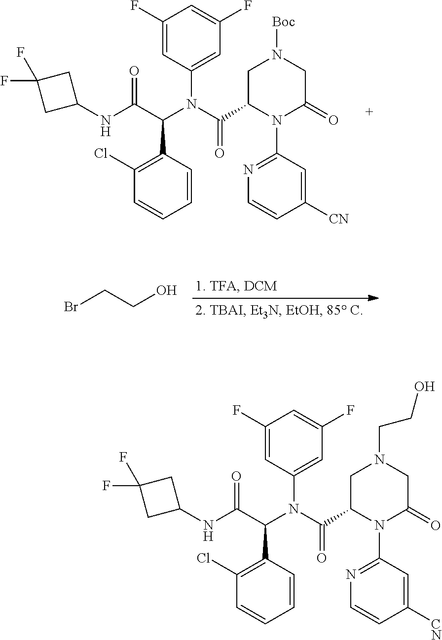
C1(C(C(NC2CC(F)(F)C2)=O)N(C(C2N(C3=NC=CC([CN])=C3)C(=O)CN([Boc])C2)=O)C2=CC(F)=CC(F)=C2)=C(Cl)C=CC=C1.BrCCO.C1(C(C(NC2CC(F)(F)C2)=O)N(C(C2N(C3=NC=CC([CN])=C3)C(=O)CN(CCO)C2)=O)C2=CC(F)=CC(F)=C2)=C(Cl)C=CC=C1
